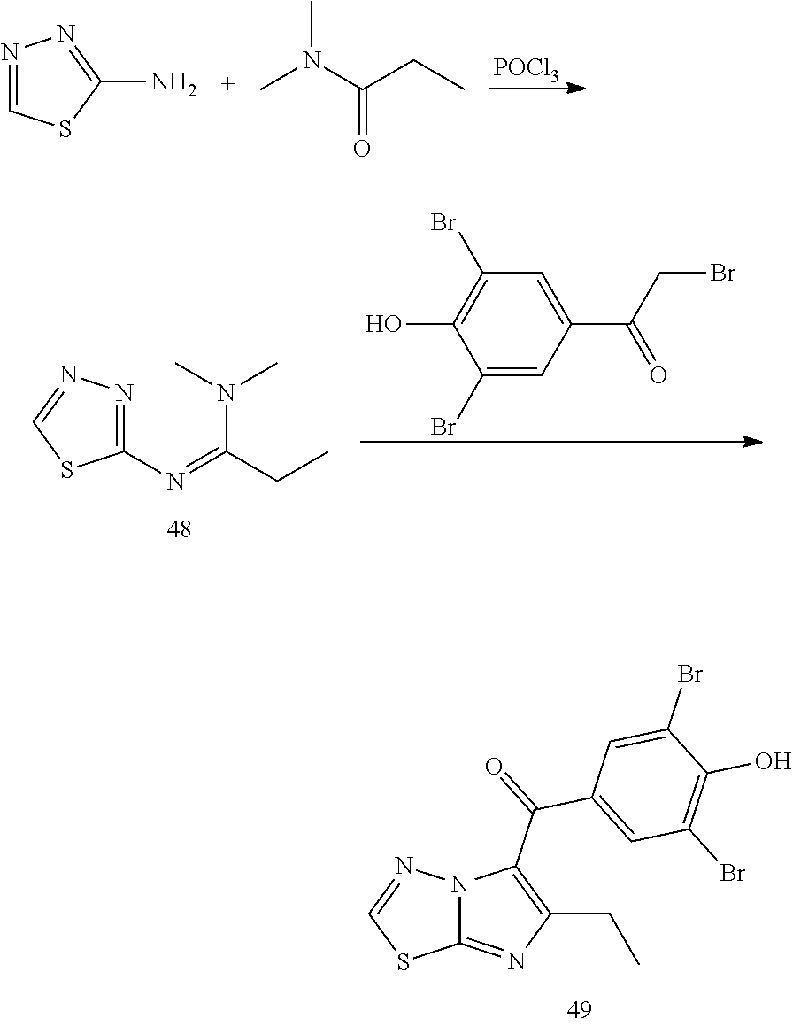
N12C(=NC(CC)=C1C(=O)C1=CC(Br)=C(O)C(Br)=C1)SC=N2.[POCl3].N1=CSC(N)=N1.CN(C(CC)=O)C.N1=C(N=C(N(C)C)CC)SC=N1.C1(Br)=CC(C(CBr)=O)=CC(Br)=C1O
